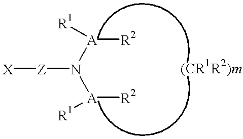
[X][Z]N([A]([R2])[R1])[A]([R2])[R1]
